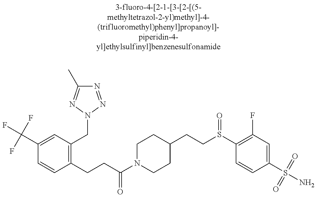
C1(C(F)(F)F)=CC(CN2N=C(C)N=N2)=C(CCC(N2CCC(CCS(C3=C(F)C=C(S(N)(=O)=O)C=C3)=O)CC2)=O)C=C1
